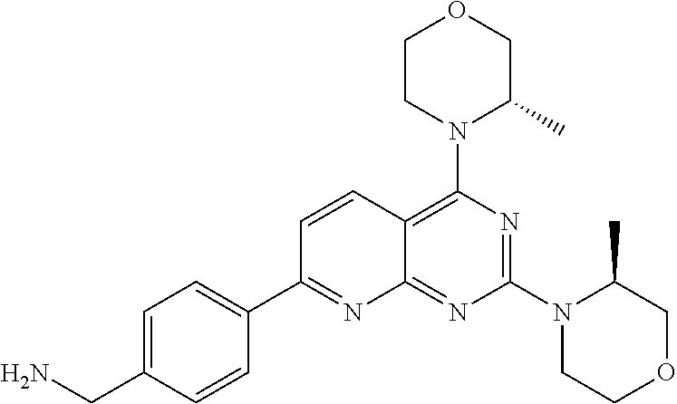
C1=C(CN)C=CC(C2=NC3=NC(N4CCOCC4C)=NC(N4CCOCC4C)=C3C=C2)=C1
